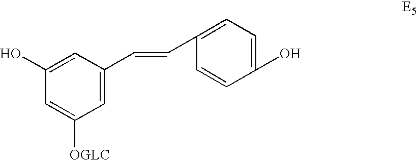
C1=C(C=CC2=CC=C(O)C=C2)C=C(O)C=C1[OGLC]
